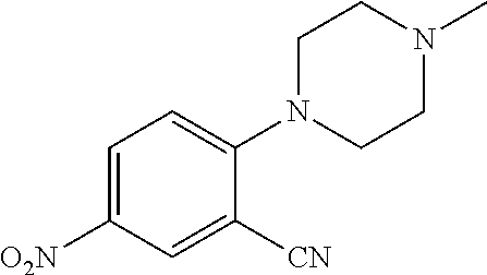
C1=C([O2N])C=C([CN])C(N2CCN(C)CC2)=C1
